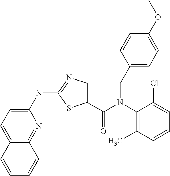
C1(NC2=NC=C(C(N(C3=C(C)C=CC=C3Cl)CC3=CC=C(OC)C=C3)=O)S2)=CC=C2C(=N1)C=CC=C2
